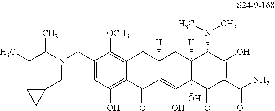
N(CC1=CC(O)=C2C(=C1[OCH3])CC1([H])C(=C(O)C3(O)C([H])(C1)C(N(C)C)C(O)=C(C(N)=O)C3=O)C2=O)(C(CC)C)CC1CC1
